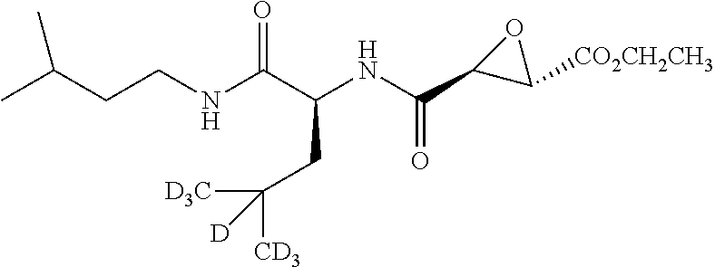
CC(CCNC(C(NC(C1C([CO2CH2CH3])O1)=O)CC([D3C])([CD3])[D])=O)C
